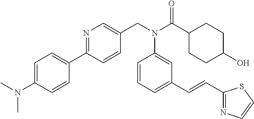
N1=C(C2=CC=C(N(C)C)C=C2)C=CC(CN(C(C2CCC(O)CC2)=O)C2=CC(C=CC3=NC=CS3)=CC=C2)=C1
